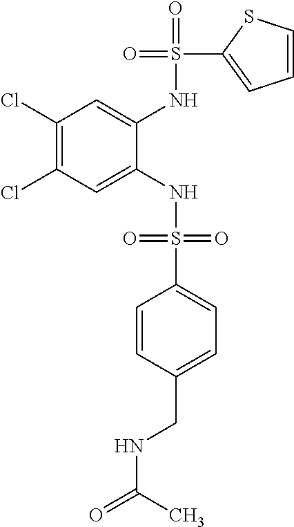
C1(Cl)=C(Cl)C=C(NS(=O)(=O)C2=CC=C(CNC(=O)C)C=C2)C(NS(=O)(C2=CC=CS2)=O)=C1
